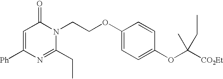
C1=C([Ph])N=C(CC)N(CCOC2=CC=C(OC([CO2Et])(C)CC)C=C2)C1=O
